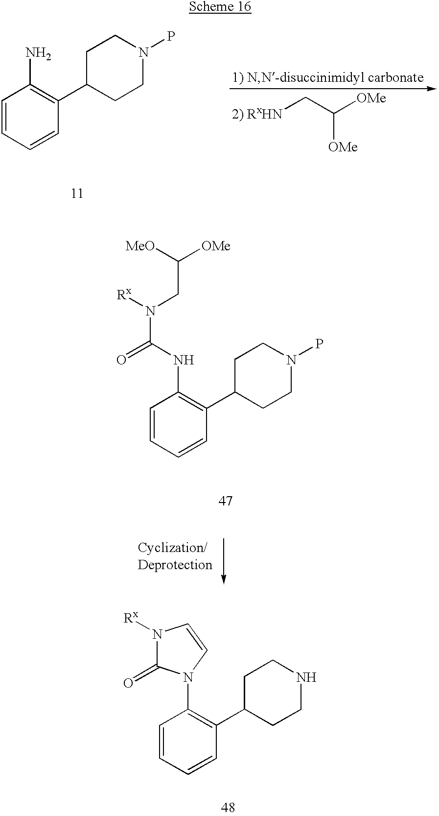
C1=CC=CC(C2CCN(P)CC2)=C1NC(=O)N(CC([MeO])[OMe])[Rx].C1=CC=CC(C2CCNCC2)=C1N1C(=O)N([Rx])C=C1.C1=CC=CC(C2CCN(P)CC2)=C1N.[2) RxHN]CC([OMe])[OMe]
